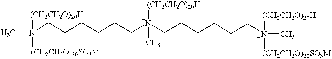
C[N+](CCCCCC[N+](CCCCCCN(C)([(CH2CH2O)20H])[(CH2CH2O)20SO3M])([(CH2CH2O)20H])C)([(CH2CH2O)20H])[(CH2CH2O)20SO3M]
